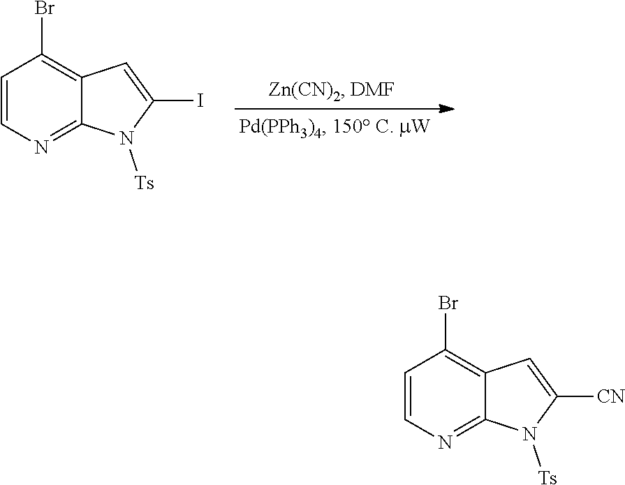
C1=CN=C2C(=C1Br)C=C([CN])N2[Ts].C1=CN=C2C(=C1Br)C=C(I)N2[Ts]
